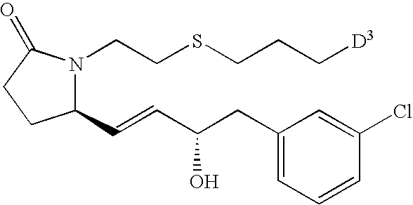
C1(C=CC(CC2=CC=CC(Cl)=C2)O)N(CCSCCC[D3])C(=O)CC1
